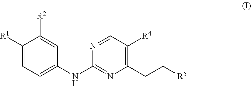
C1([R1])=CC=C(NC2=NC(CC[R5])=C([R4])C=N2)C=C1[R2]
